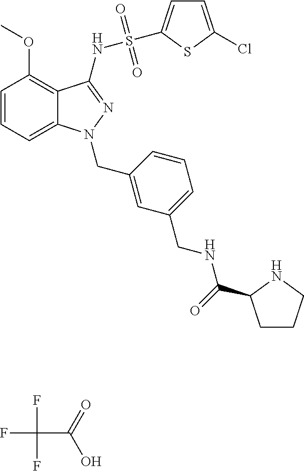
FC(C(=O)O)(F)F.C1=CC=C2C(=C1OC)C(NS(=O)(=O)C1=CC=C(Cl)S1)=NN2CC1=CC(CNC(=O)C2CCCN2)=CC=C1
